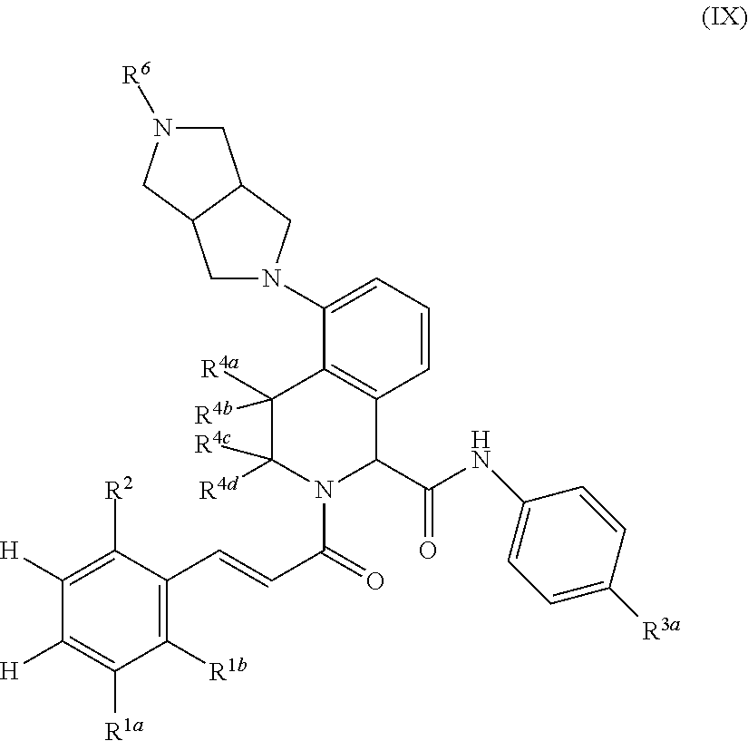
C1([H])=C([R2])C(C=CC(N2C(C(NC3=CC=C([R3a])C=C3)=O)C3=C(C([R4a])([R4b])C2([R4d])[R4c])C(N2CC4C(C2)CN([R6])C4)=CC=C3)=O)=C([R1b])C([R1a])=C1[H]
